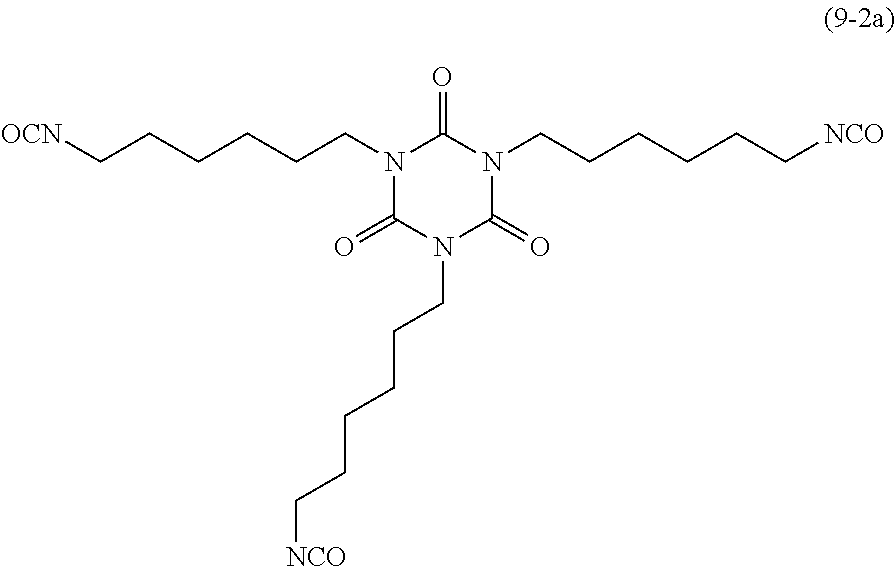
N1(CCCCCC[OCN])C(=O)N(CCCCCC[NCO])C(=O)N(CCCCCC[NCO])C1=O
